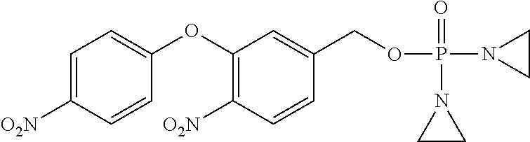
C1(OC2=CC=C([O2N])C=C2)=C([O2N])C=CC(COP(N2CC2)(=O)N2CC2)=C1
